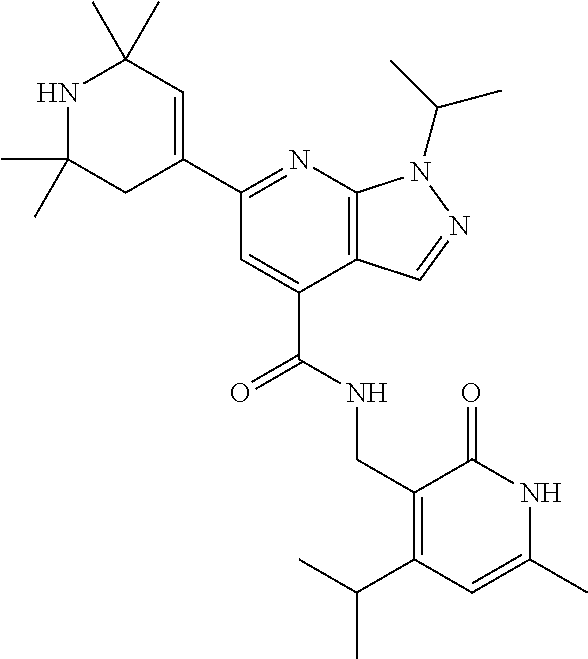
C1(C)(C)NC(C)(C)C=C(C2=NC3=C(C(C(=O)NCC4=C(C(C)C)C=C(C)NC4=O)=C2)C=NN3C(C)C)C1
